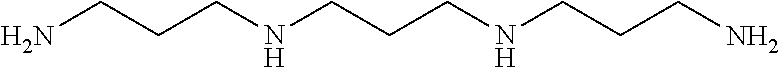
C(CCNCCCNCCCN)N
